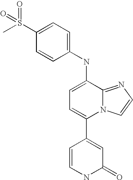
C1(C2=CC(=O)NC=C2)=CC=C(NC2=CC=C(S(C)(=O)=O)C=C2)C2=NC=CN12
